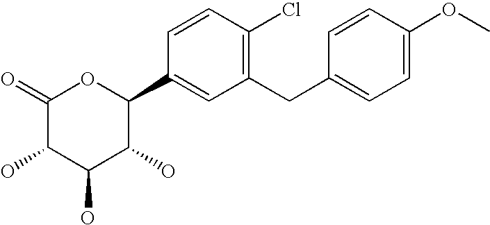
O=C1C(O)C(O)C(O)C(C2=CC(CC3=CC=C(OC)C=C3)=C(Cl)C=C2)O1
